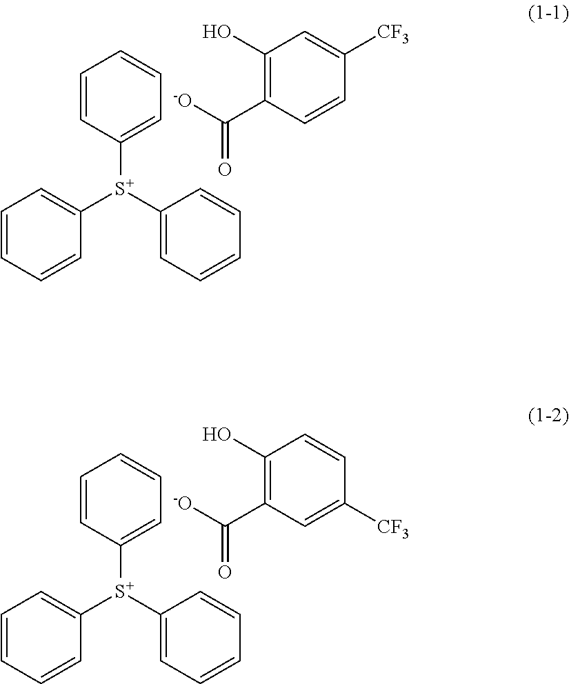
C1=CC([S+](C2=CC=CC=C2)C2=CC=CC=C2)=CC=C1.C1(O)=C(C([-O])=O)C=CC([CF3])=C1.C1=CC([S+](C2=CC=CC=C2)C2=CC=CC=C2)=CC=C1.C1(O)=C(C([-O])=O)C=C([CF3])C=C1
